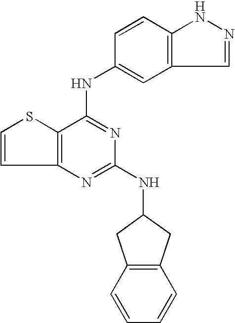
C12=C(C(NC3=CC4=C(C=C3)NN=C4)=NC(NC3CC4=C(C3)C=CC=C4)=N1)SC=C2
